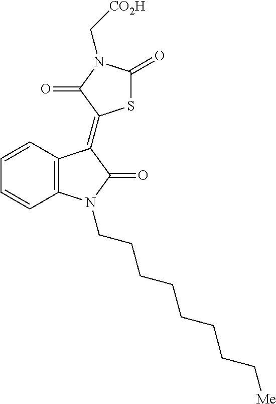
C12=C(C=CC=C1)C(=C1SC(=O)N(C[CO2H])C1=O)C(=O)N2CCCCCCCC[Me]
